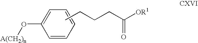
C1=CC=CC=C1O[A(CH2)n].CCCCC([OR1])=O
